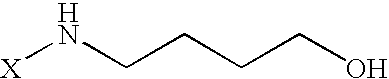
[X]NCCCCO
